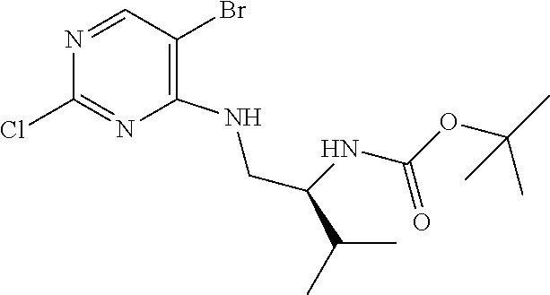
N1=CC(Br)=C(NCC(C(C)C)NC(OC(C)(C)C)=O)N=C1Cl
